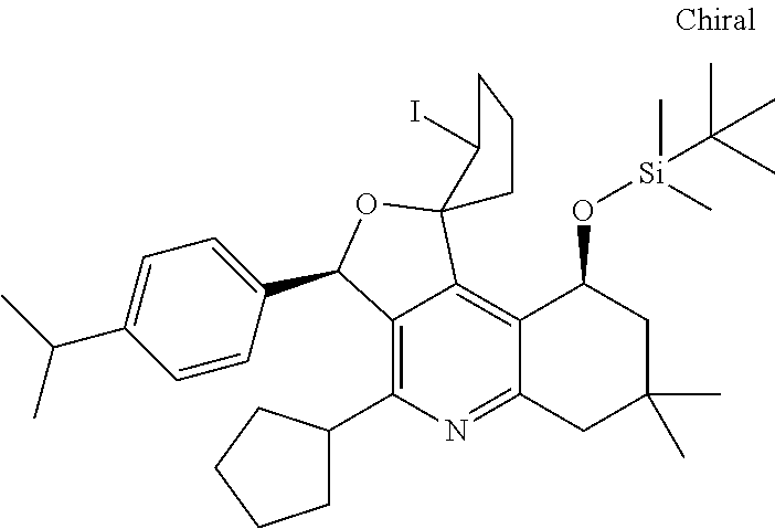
C1=CC(C2C3=C(C4CCCC4)N=C4C(=C3C3(O2)C(I)CCC3)C(O[Si](C(C)(C)C)(C)C)CC(C)(C)C4)=CC=C1C(C)C
